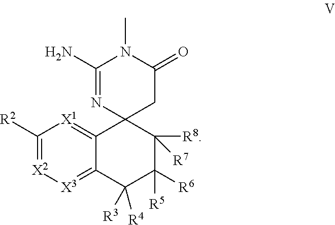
[R2]C1=[X2][X3]=C2C(=[X1]1)C1(C([R8])([R7])C([R6])([R5])C2([R3])[R4])CC(=O)N(C)C(N)=N1
